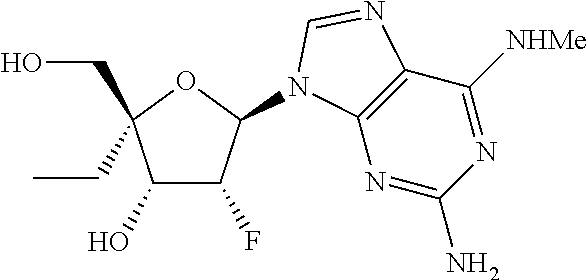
C1(O)C(F)C(N2C3=C(C([NHMe])=NC(N)=N3)N=C2)OC1(CO)CC
